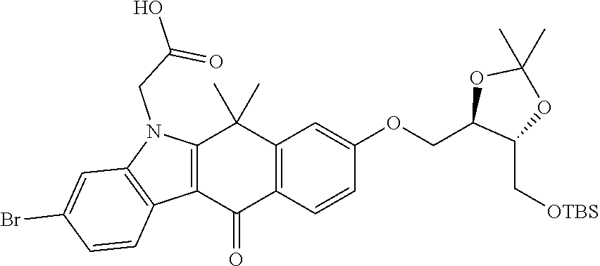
C12=C(C=CC(OCC3C(C[OTBS])OC(C)(C)O3)=C1)C(=O)C1=C(C2(C)C)N(CC(O)=O)C2=C1C=CC(Br)=C2
